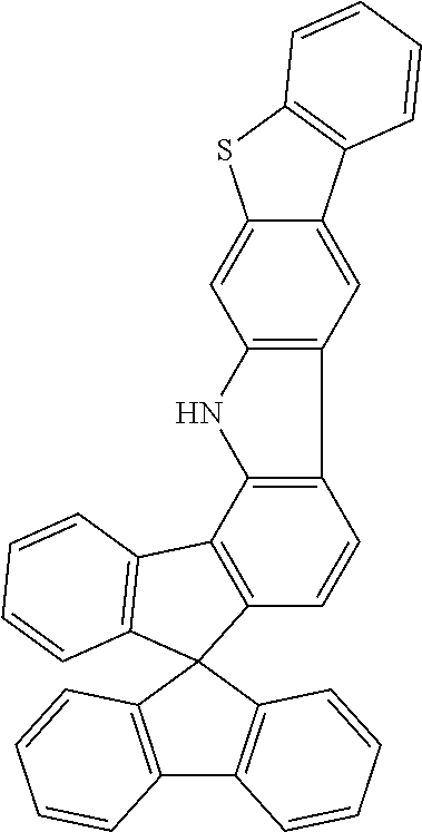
C12=C(C3=C(C=C1)C1(C4=C3C=CC=C4)C3=C(C4=C1C=CC=C4)C=CC=C3)NC1=C2C=C2C(=C1)SC1=C2C=CC=C1
